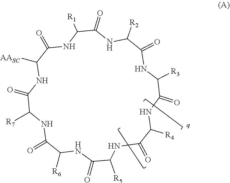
C1(=O)C([R7])NC(=O)C([R6])NC(=O)C([R5])NC(=O)C([R4])NC(=O)C([R3])NC(=O)C([R2])NC(=O)C([R1])NC(=O)C([AASC])N1
